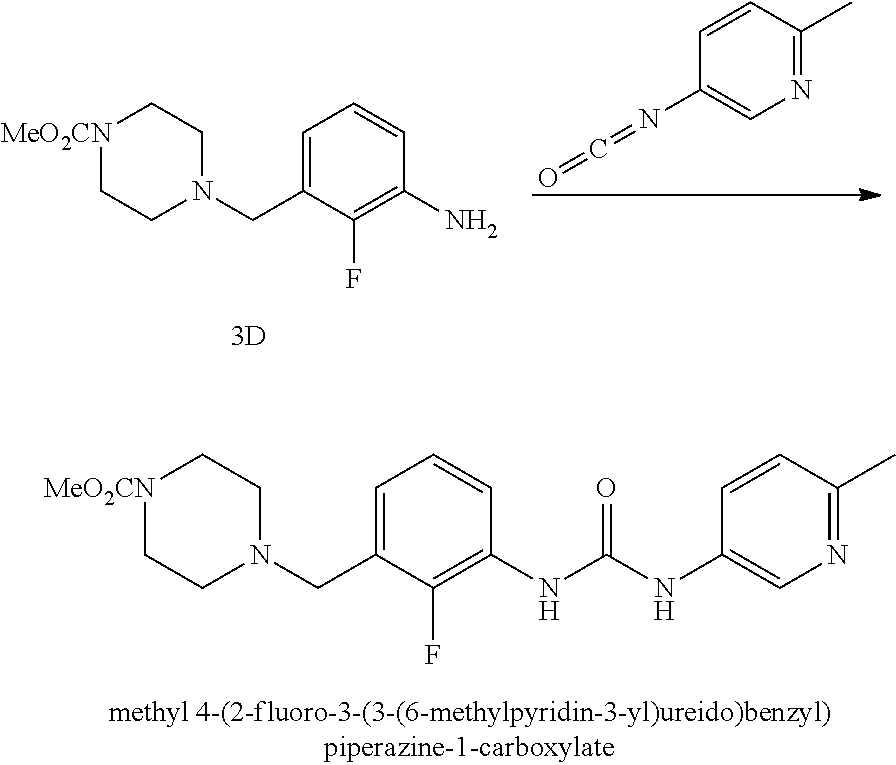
[MeO2CN]1CCN(CC2=CC=CC(N)=C2F)CC1.N1=C(C)C=CC(N=C=O)=C1.[MeO2CN]1CCN(CC2=CC=CC(NC(NC3=CN=C(C)C=C3)=O)=C2F)CC1
